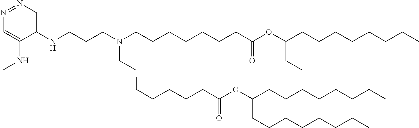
C(C(=O)OC(CCCCCCCC)CCCCCCCC)CCCCCCN(CCCNC1=CN=NC=C1NC)CCCCCCCC(OC(CC)CCCCCCCC)=O
